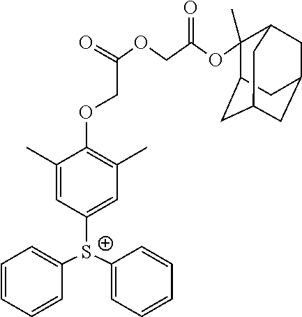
C1=CC=CC([S+](C2=CC(C)=C(OCC(=O)OCC(=O)OC3(C)C4CC5CC(CC3C5)C4)C(C)=C2)C2=CC=CC=C2)=C1
